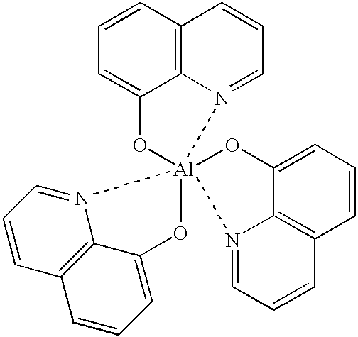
C1=CC=C2C3=C1C=CC=N3[Al]13(O2)(OC2=CC=CC4=C2N1=CC=C4)OC1=CC=CC2=C1N3=CC=C2
